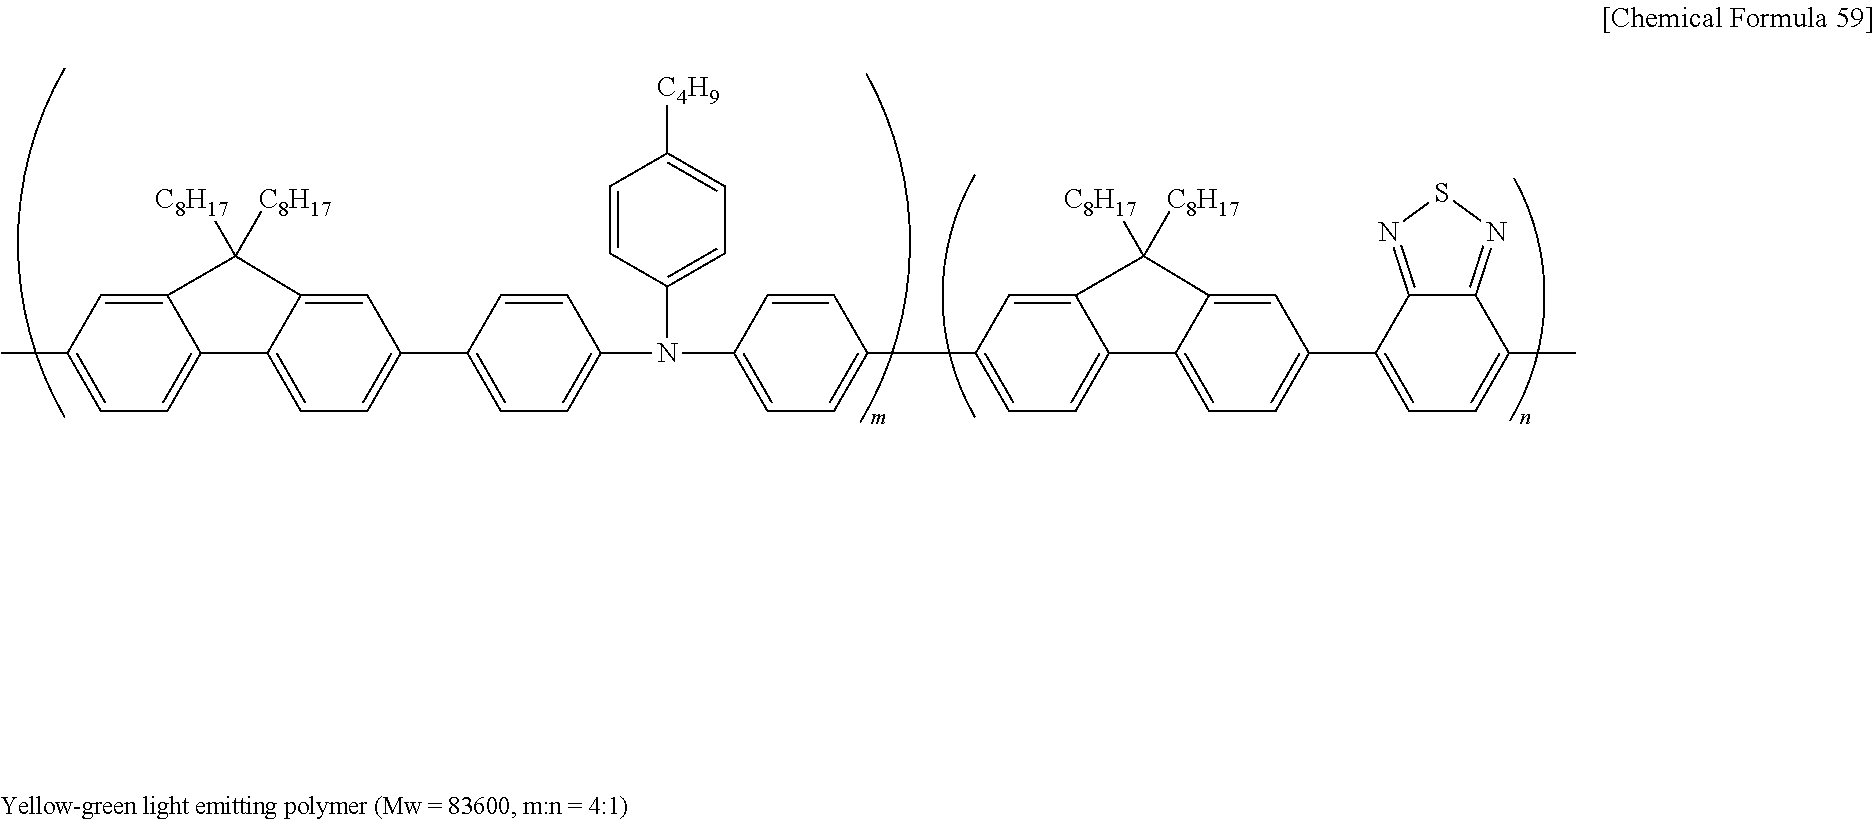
C12=CC(C)=CC=C1C1=CC=C(C3=CC=C(N(C4=CC=C([C4H9])C=C4)C4=CC=C(C5=CC=C6C(=C5)C([C8H17])([C8H17])C5=CC(C7=CC=C(C)C8=NSN=C78)=CC=C65)C=C4)C=C3)C=C1C2([C8H17])[C8H17]
